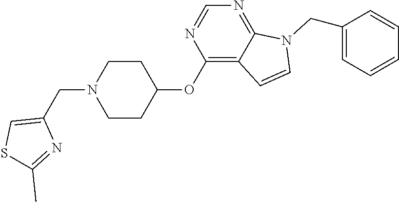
C1CC(OC2=C3C(=NC=N2)N(CC2=CC=CC=C2)C=C3)CCN1CC1=CSC(C)=N1
